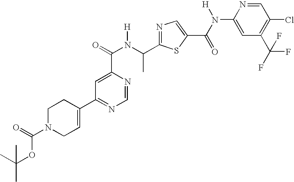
C1=C(C(N(C(C2=NC=C(C(N(C3=CC(C(F)(F)F)=C(Cl)C=N3)[H])=O)S2)C)[H])=O)N=CN=C1C1=CCN(C(=O)OC(C)(C)C)CC1
